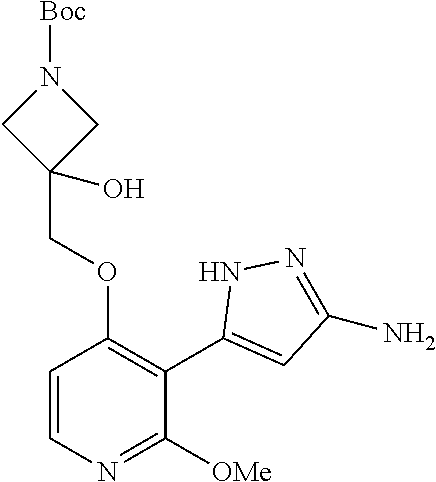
C1=CN=C([OMe])C(C2=CC(N)=NN2)=C1OCC1(O)CN([Boc])C1
